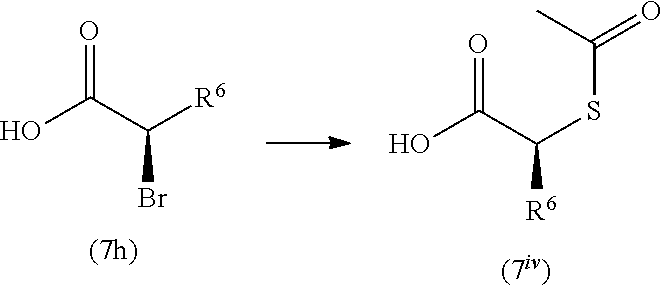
OC(C(SC(=O)C)[R6])=O.OC(C([R6])Br)=O
